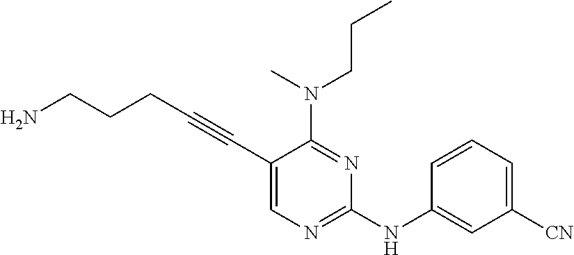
C(#CC1=CN=C(NC2=CC([CN])=CC=C2)N=C1N(C)CCC)CCCN
